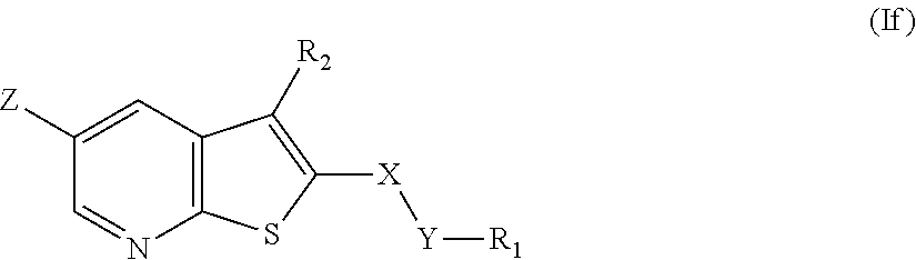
C12=C(C=C([Z])C=N1)C([R2])=C([X][Y][R1])S2
